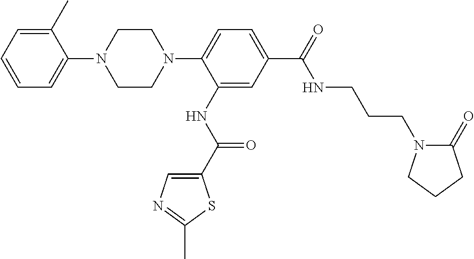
C1CN(C2=CC=C(C(=O)NCCCN3C(=O)CCC3)C=C2NC(C2=CN=C(C)S2)=O)CCN1C1=CC=CC=C1C
